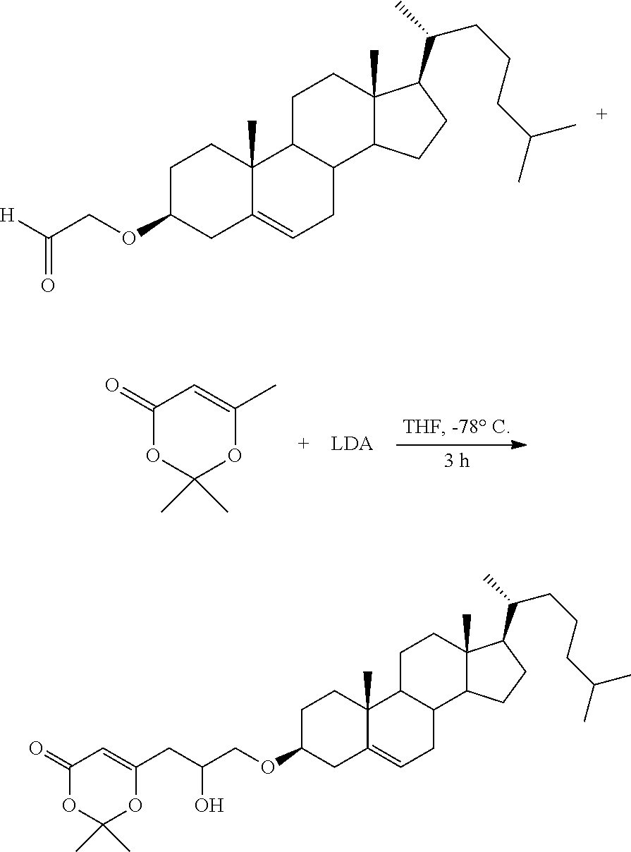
C1C2C(C3C(C)(C1)C(C(CCCC(C)C)C)CC3)CC=C1C2(C)CCC(OCC(=O)[H])C1.[LDA].C1(=O)OC(C)(C)OC(C)=C1.C1C2C(C3C(C)(C1)C(C(CCCC(C)C)C)CC3)CC=C1C2(C)CCC(OCC(O)CC2=CC(=O)OC(C)(C)O2)C1
